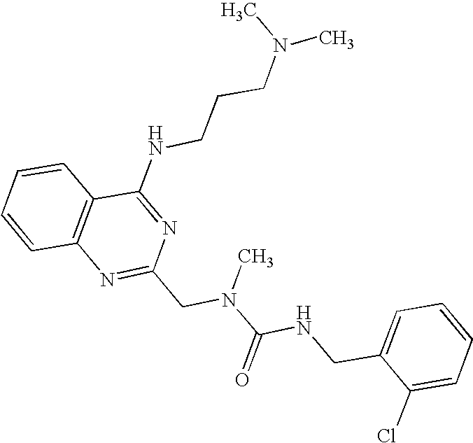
C1=CC2=C(C=C1)C(NCCCN(C)C)=NC(CN(C(NCC1=CC=CC=C1Cl)=O)C)=N2
